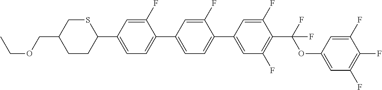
CCOCC1CCC(C2=CC=C(C3=CC=C(C4=CC(F)=C(C(F)(OC5=CC(F)=C(F)C(F)=C5)F)C(F)=C4)C(F)=C3)C(F)=C2)SC1
